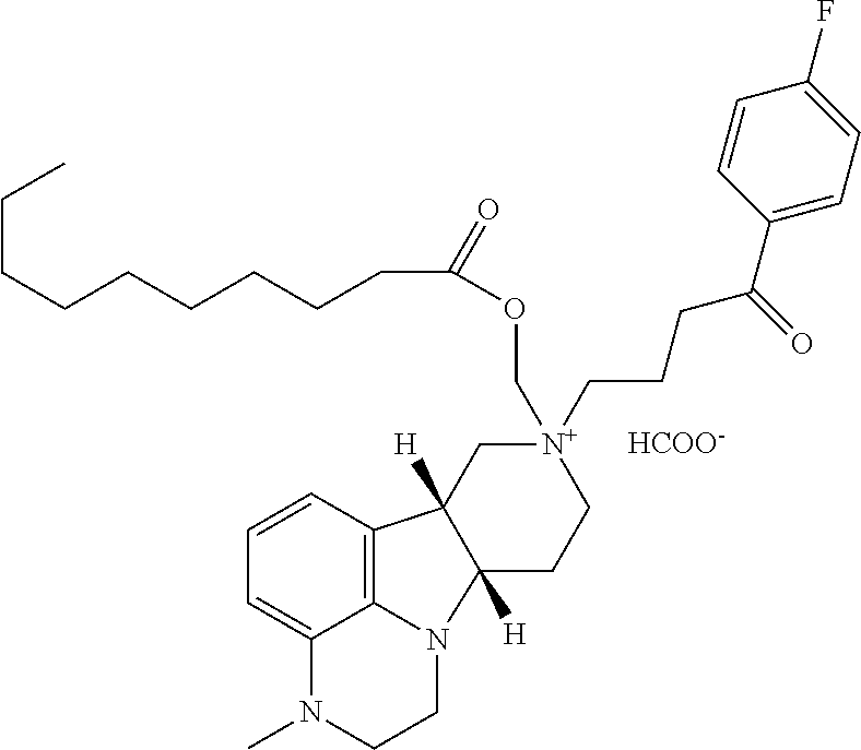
C1=CC2=C3C(=C1)N(C)CCN3C1([H])CC[N+](CCCC(C3=CC=C(F)C=C3)=O)(COC(CCCCCCCCC)=O)CC12[H].[HCOO-]
